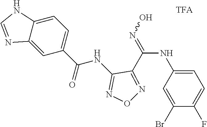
C1=C(NC(=NO)C2=NON=C2NC(C2=CC=C3C(=C2)N=CN3)=O)C=C(Br)C(F)=C1
